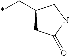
C1(C*)CC(=O)NC1
